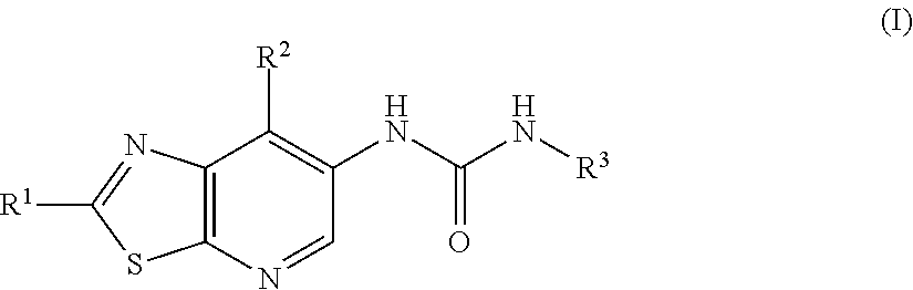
C1([R1])=NC2=C(S1)N=CC(NC(=O)N[R3])=C2[R2]
